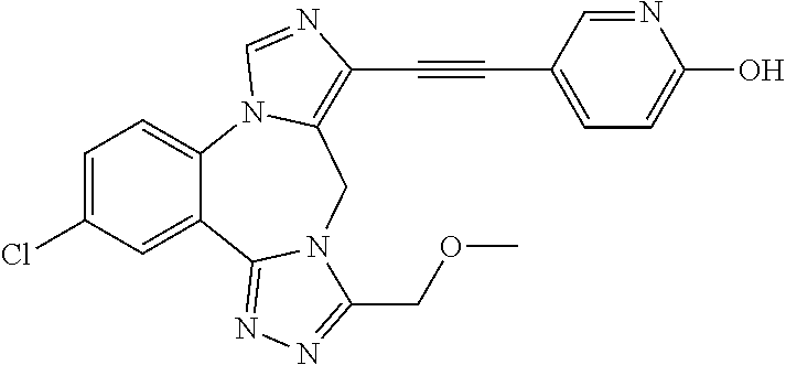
C1=C(Cl)C=C2C(=C1)N1C(=C(C#CC3=CC=C(O)N=C3)N=C1)CN1C2=NN=C1COC
